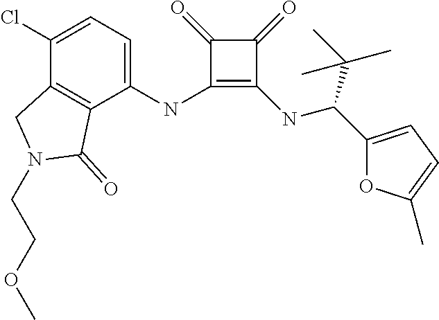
C1(NC2=CC=C(Cl)C3=C2C(=O)N(CCOC)C3)=C(NC(C2=CC=C(C)O2)C(C)(C)C)C(=O)C1=O
